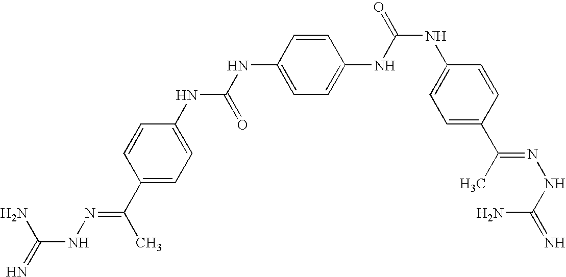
C1(C(C)=NNC(=N)N)=CC=C(NC(NC2=CC=C(NC(NC3=CC=C(C(C)=NNC(=N)N)C=C3)=O)C=C2)=O)C=C1
